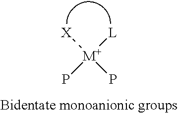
[X][M+](P)([L])P
